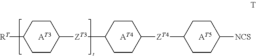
[RT]C1CCC([ZT3]C2CCC([ZT4]C3CCC([NCS])CC3)CC2)CC1.[AT3].[AT4].[AT5]
